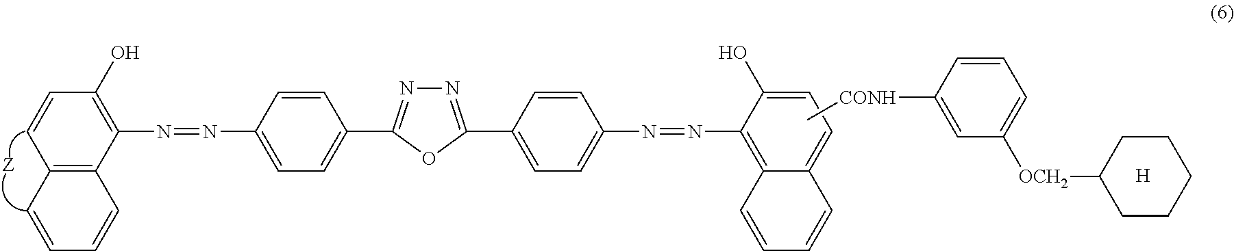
C12=C(C(N=NC3=CC=C(C4=NN=C(C5=CC=C(N=NC6=C7C(=CC=C6O)C=CC=C7)C=C5)O4)C=C3)=C(O)C=C1)C=CC=C2.C[CONH]C1=CC([OCH2]C2CCCCC2)=CC=C1.[H]
